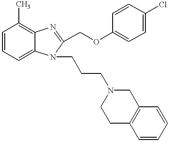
C1=CC=C2C(=C1C)N=C(COC1=CC=C(Cl)C=C1)N2CCCN1CCC2=C(C1)C=CC=C2
